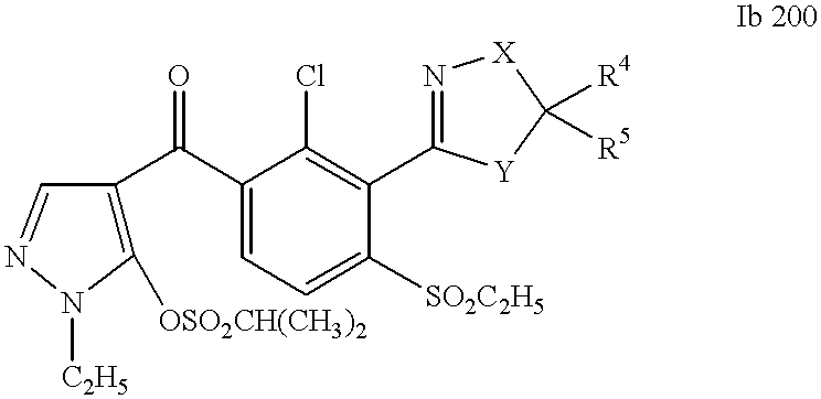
C1([OSO2CH(CH3)2])=C(C(C2=CC=C([SO2C2H5])C(C3=N[X]C([R4])([R5])[Y]3)=C2Cl)=O)C=NN1[C2H5]
